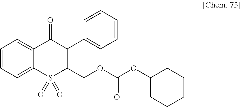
C1=CC=C2C(=C1)C(=O)C(C1=CC=CC=C1)=C(COC(OC1CCCCC1)=O)S2(=O)=O
